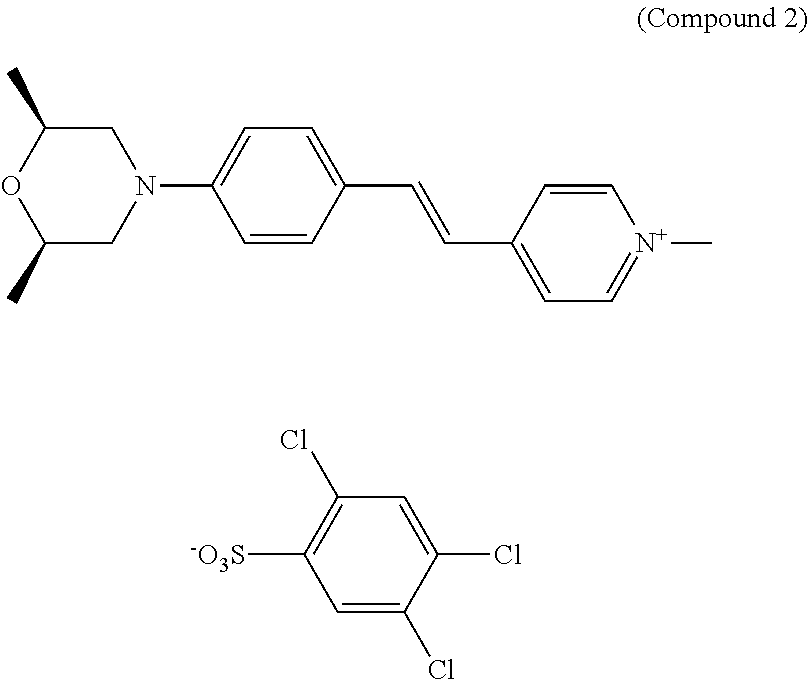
C1=CC(C=CC2=CC=C(N3CC(C)OC(C)C3)C=C2)=CC=[N+]1C.C1=C(Cl)C(Cl)=CC(Cl)=C1[-O3S]
